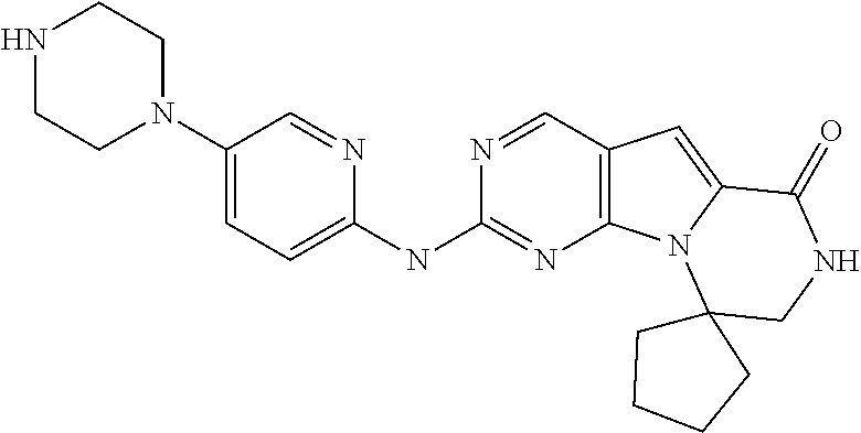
C12=C(C=NC(NC3=CC=C(N4CCNCC4)C=N3)=N1)C=C1N2C2(CNC1=O)CCCC2
